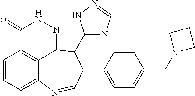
C1=CC=C2C3=C1C(=O)NN=C3C(C1=NC=NN1)C(C1=CC=C(CN3CCC3)C=C1)C=N2
